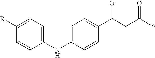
C1(NC2=CC=C(C(CC(*)=O)=O)C=C2)=CC=C([R])C=C1
